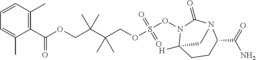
C(COS(ON1C2([H])CCC(C(N)=O)N(C1=O)C2)(=O)=O)(C)(C)C(C)(C)COC(=O)C1=C(C)C=CC=C1C
